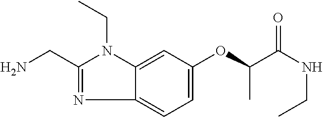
C1=C(OC(C(NCC)=O)C)C=C2C(=C1)N=C(CN)N2CC
